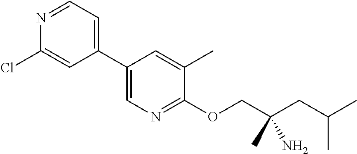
C1(C2=CC=NC(Cl)=C2)=CN=C(OCC(CC(C)C)(N)C)C(C)=C1
